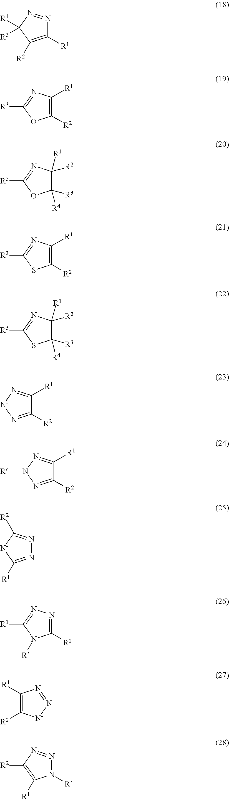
C1([R1])=C([R2])C([R4])([R3])N=N1.C1([R2])=C([R1])N=C([R3])O1.C1([R3])([R4])C([R2])([R1])N=C([R5])O1.C1([R2])=C([R1])N=C([R3])S1.C1([R3])([R4])C([R2])([R1])N=C([R5])S1.C1([R2])=N[N-]N=C1[R1].C1([R2])=NN([R])N=C1[R1].N1=C([R1])[N-]C([R2])=N1.C1([R2])=NN=C([R1])N1[R].C1([R1])=C([R2])[N-]N=N1.N1([R])N=NC([R2])=C1[R1]
